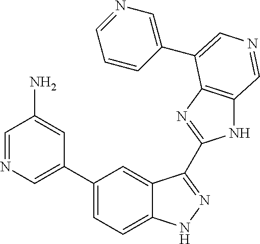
C1(C2=CN=CC(N)=C2)=CC=C2C(=C1)C(C1=NC3=C(N1)C=NC=C3C1=CN=CC=C1)=NN2
